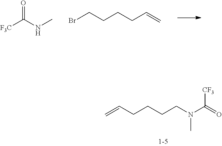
C=CCCCCN(C)C([CF3])=O.[F3C]C(NC)=O.BrCCCCC=C
